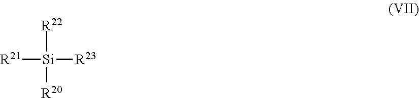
[R21][Si]([R22])([R20])[R23]
